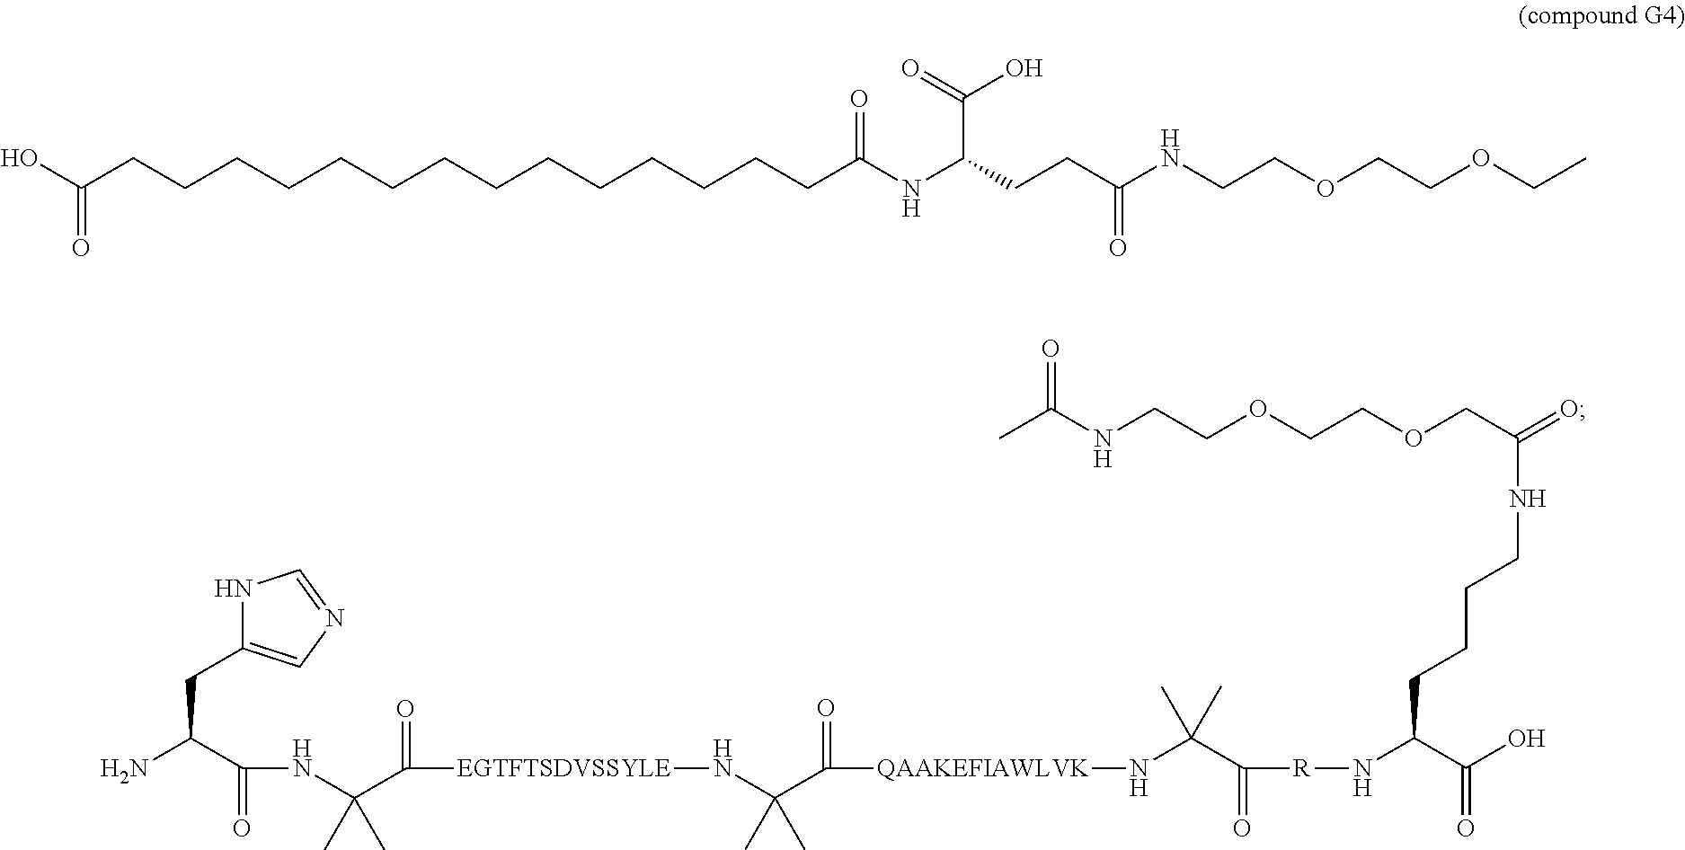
OC(CCCCCCCCCCCCCCC(NC(CCC(NCCOCCOCC)=O)C(=O)O)=O)=O.CC(NCCOCCOCC(=O)NCCCCC(N[R]C(C(N[QAAKEFIAWLVK]C(C(N[EGTFTSDVSSYLE]C(C(NC(C(CC1=CN=CN1)N)=O)(C)C)=O)(C)C)=O)(C)C)=O)C(=O)O)=O
